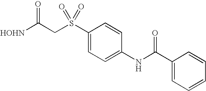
[HOHN]C(CS(C1=CC=C(NC(C2=CC=CC=C2)=O)C=C1)(=O)=O)=O
